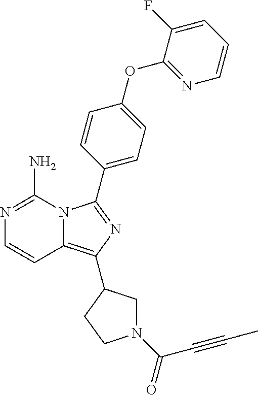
N1=C(N)N2C(=C(C3CN(C(=O)C#CC)CC3)N=C2C2=CC=C(OC3=NC=CC=C3F)C=C2)C=C1
